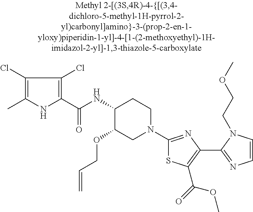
C1(Cl)=C(C)NC(C(=O)NC2C(OCC=C)CN(C3=NC(C4=NC=CN4CCOC)=C(C(=O)OC)S3)CC2)=C1Cl
